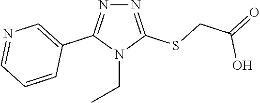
N1=C(SCC(O)=O)N(CC)C(C2=CN=CC=C2)=N1
